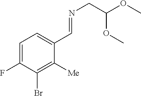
C1=C(F)C(Br)=C([Me])C(C=NCC(OC)OC)=C1
